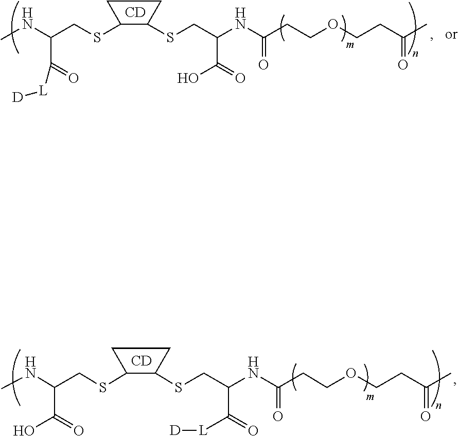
[CD].C1(SCC(NC)C(=O)O)CCC1SCC(NC(CCOCCC(C)=O)=O)C(=O)[L][D].[CD].C1(SCC(NC)C(=O)[L][D])CCC1SCC(NC(CCOCCC(C)=O)=O)C(=O)O
